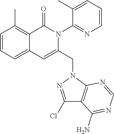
C1=CC=C2C(=C1C)C(=O)N(C1=NC=CC=C1C)C(CN1C3=C(C(N)=NC=N3)C(Cl)=N1)=C2
